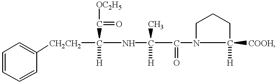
[CH2CH2](C(NC(C(N1C([COOH])([H])CCC1)=O)(C)[H])(C(=O)[OC2H5])[H])C1=CC=CC=C1
